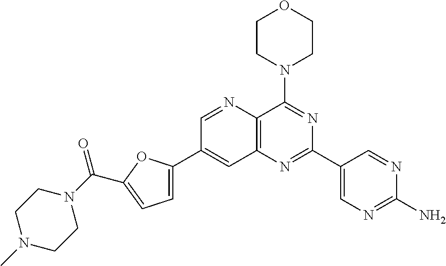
C1=NC2=C(C=C1C1=CC=C(C(N3CCN(C)CC3)=O)O1)N=C(C1=CN=C(N)N=C1)N=C2N1CCOCC1
